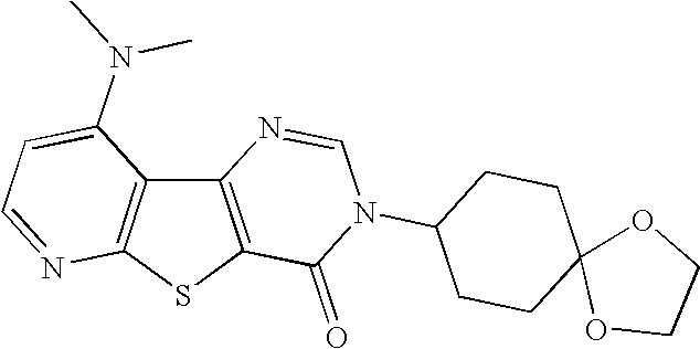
C12=C(SC3=C1C(N(C)C)=CC=N3)C(=O)N(C1CCC3(CC1)OCCO3)C=N2
